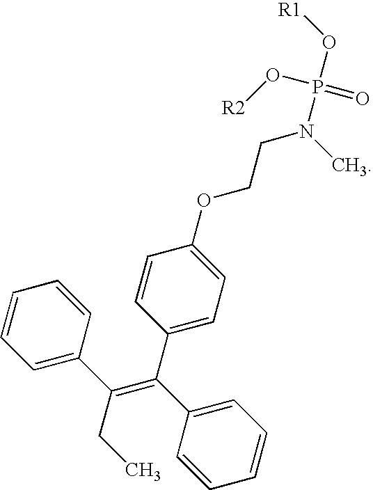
C1=CC(C(C2=CC=CC=C2)=C(C2=CC=CC=C2)CC)=CC=C1OCCN(P(O[R1])(=O)O[R2])C
